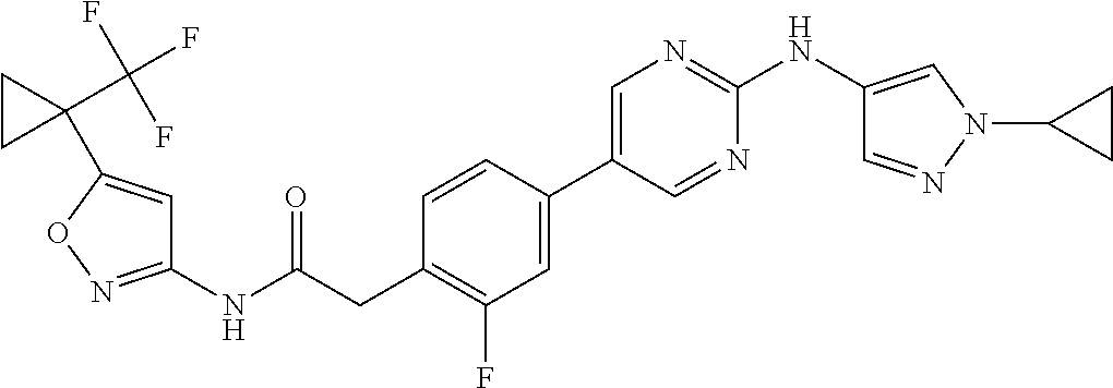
C1=CC(C2=CN=C(NC3=CN(C4CC4)N=C3)N=C2)=CC(F)=C1CC(NC1=NOC(C2(C(F)(F)F)CC2)=C1)=O
